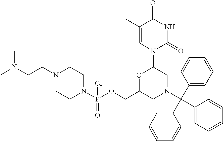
C1(C(C2=CC=CC=C2)(N2CC(N3C(=O)NC(=O)C(C)=C3)OC(COP(N3CCN(CCN(C)C)CC3)(=O)Cl)C2)C2=CC=CC=C2)=CC=CC=C1
